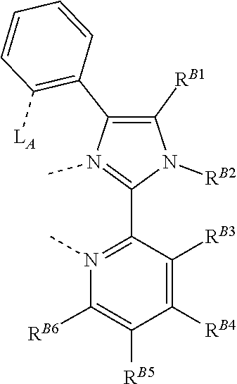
N1(C)=C(C2=N(C)C([RB6])=C([RB5])C([RB4])=C2[RB3])N([RB2])C([RB1])=C1C1=C([LA])C=CC=C1
